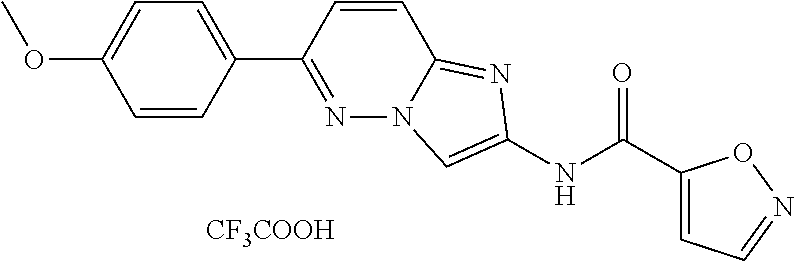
C1=CC(C2=NN3C(=NC(NC(C4=CC=NO4)=O)=C3)C=C2)=CC=C1OC.[CF3COOH]
